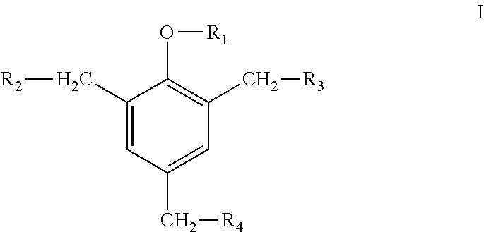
C1(C[R2])=CC(C[R4])=CC(C[R3])=C1O[R1]
